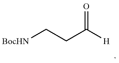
C(C([H])=O)C[BocHN]
